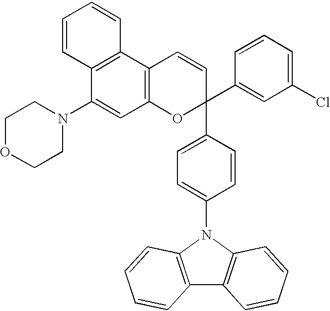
C1CN(C2=CC3=C(C4=C2C=CC=C4)C=CC(C2=CC(Cl)=CC=C2)(C2=CC=C(N4C5=C(C6=C4C=CC=C6)C=CC=C5)C=C2)O3)CCO1
